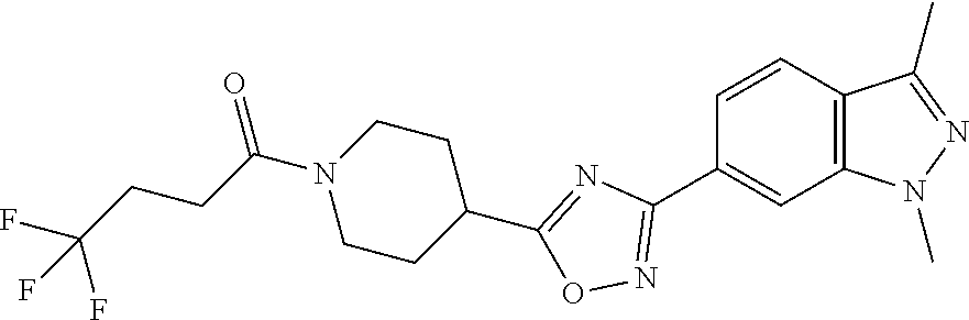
C1=CC2=C(C=C1C1=NOC(C3CCN(C(CCC(F)(F)F)=O)CC3)=N1)N(C)N=C2C
